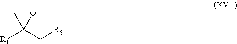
O1CC1([R1])C[R6]
